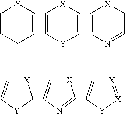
C1=CCC=C[Y]1.C1=C[Y]C=C[X]1.C1=CN=CC[X]1.[X]1C=C[Y]C1.[X]1C=CN=C1.[X]1=[X][Y]C=C1
